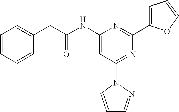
C1=CC=CC(CC(NC2=CC(N3C=CC=N3)=NC(C3=CC=CO3)=N2)=O)=C1
